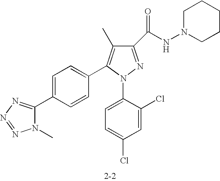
C1(C(NN2CCCCC2)=O)=NN(C2=CC=C(Cl)C=C2Cl)C(C2=CC=C(C3=NN=NN3C)C=C2)=C1C
